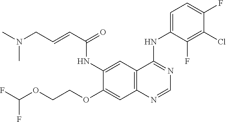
FC(OCCOC1=CC2=C(C=C1NC(C=CCN(C)C)=O)C(NC1=CC=C(F)C(Cl)=C1F)=NC=N2)F
